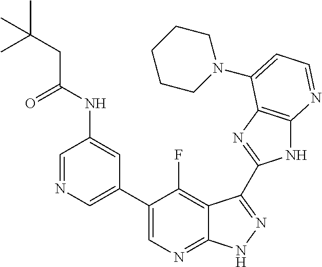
C1=NC=C(C2=CN=C3C(=C2F)C(C2=NC4=C(N2)N=CC=C4N2CCCCC2)=NN3)C=C1NC(CC(C)(C)C)=O
